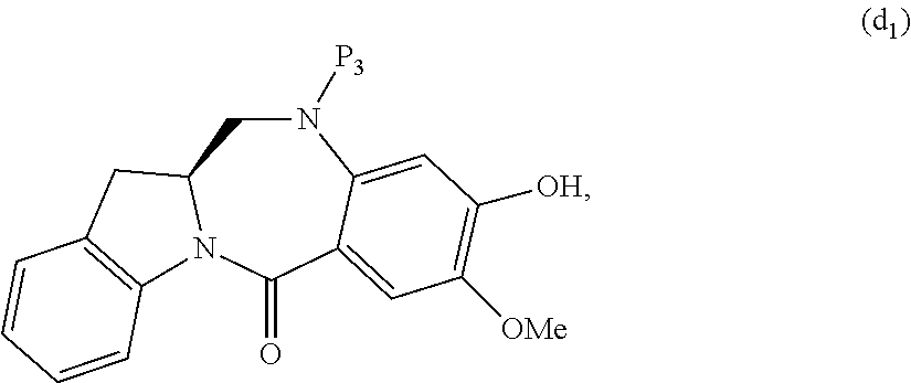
[OH]C1=C([OMe])C=C2C(=C1)N([P3])CC1N(C2=O)C2=C(C1)C=CC=C2
